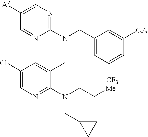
C1(CN(C2=NC=C([A2])C=N2)CC2=CC(Cl)=CN=C2N(CC[Me])CC2CC2)=CC([CF3])=CC([CF3])=C1
